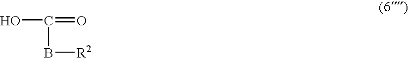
OC(=O)B[R2]
